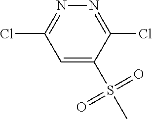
C1=C(S(=O)(=O)C)C(Cl)=NN=C1Cl
